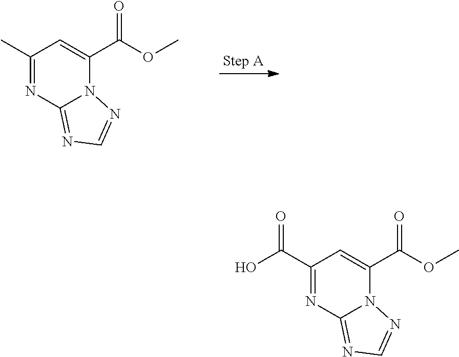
C1(C)=NC2=NC=NN2C(C(OC)=O)=C1.C1(C(=O)O)=NC2=NC=NN2C(C(OC)=O)=C1
